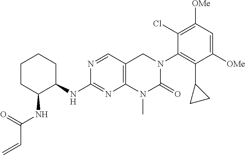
N1=CC2=C(N=C1NC1CCCCC1NC(C=C)=O)N(C)C(=O)N(C1=C(C3CC3)C([OMe])=CC([OMe])=C1Cl)C2
